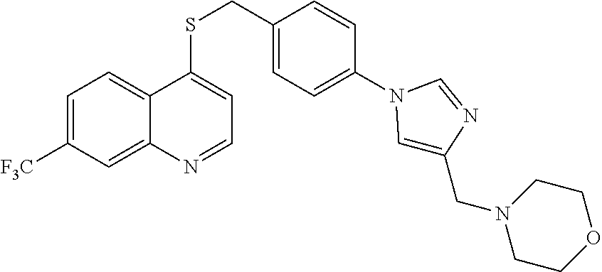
[F3C]C1=CC=C2C(=C1)N=CC=C2SCC1=CC=C(N2C=C(CN3CCOCC3)N=C2)C=C1
